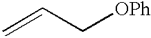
C=CC[OPh]
